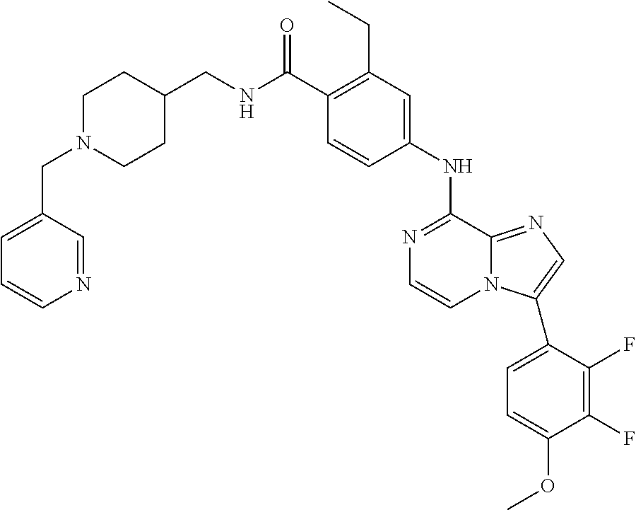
C1(C(NCC2CCN(CC3=CC=CN=C3)CC2)=O)=C(CC)C=C(NC2=NC=CN3C2=NC=C3C2=CC=C(OC)C(F)=C2F)C=C1
